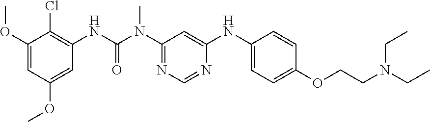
O(C1=CC(OC)=CC(NC(N(C2=NC=NC(NC3=CC=C(OCCN(CC)CC)C=C3)=C2)C)=O)=C1Cl)C
